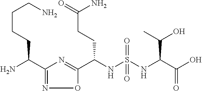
C(NS(NC(C(O)=O)C(O)C)(=O)=O)(C1=NC(C(N)CCCCN)=NO1)CCC(N)=O
